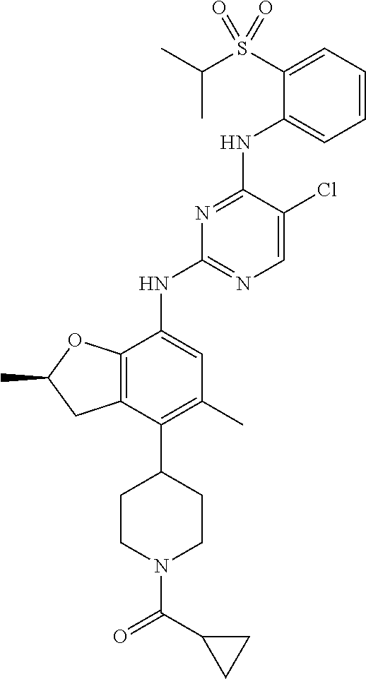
C1=CC=C(S(C(C)C)(=O)=O)C(NC2=NC(NC3=CC(C)=C(C4CCN(C(C5CC5)=O)CC4)C4=C3OC(C)C4)=NC=C2Cl)=C1
